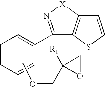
C1=CC=CC(C2=N[X]C3=C2SC=C3)=C1.COCC1([R1])OC1
